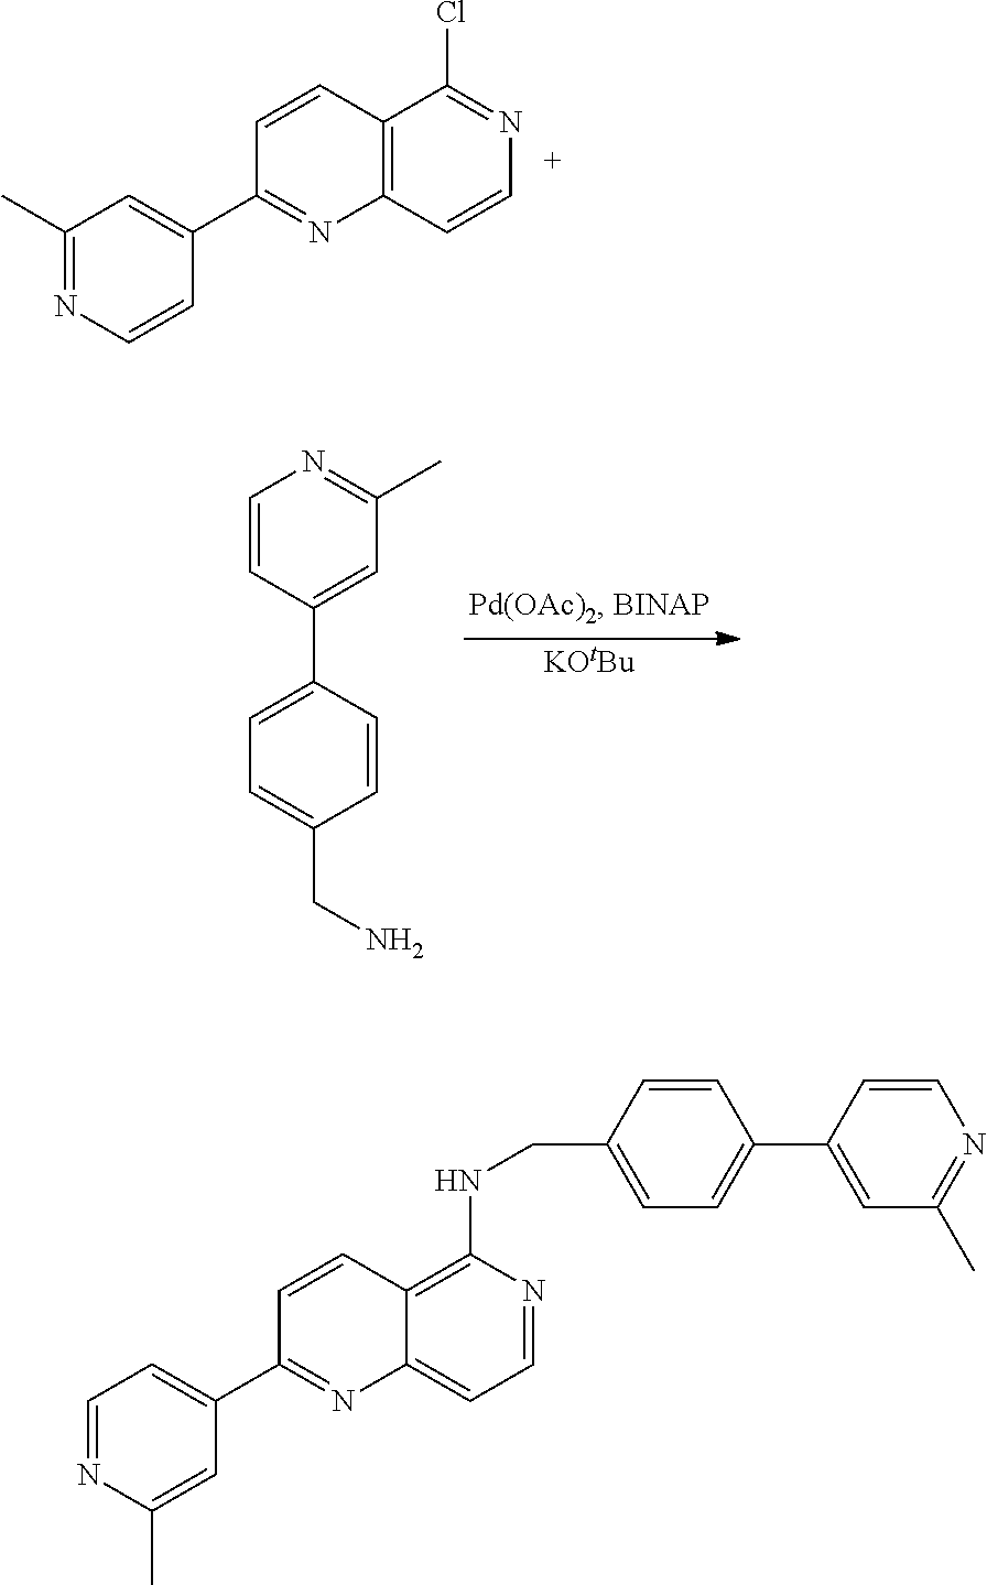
C1(C)=NC=CC(C2=CC=C(CN)C=C2)=C1.[KOtBu].C1=CC2=C(N=C1C1=CC(C)=NC=C1)C=CN=C2Cl.C1=CC2=C(NCC3=CC=C(C4=CC(C)=NC=C4)C=C3)N=CC=C2N=C1C1=CC=NC(C)=C1
